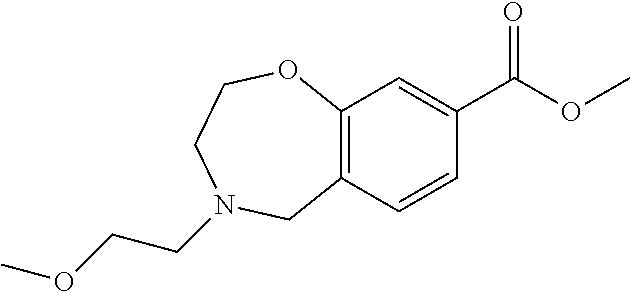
C12=C(C=CC(C(OC)=O)=C1)CN(CCOC)CCO2
